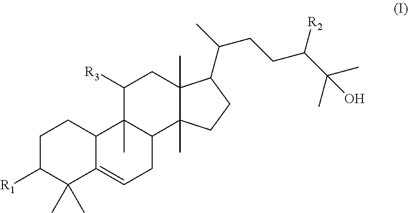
[R1]C1C(C)(C)C2=CCC3C(C)(C2CC1)C([R3])CC1(C)C3(C)CCC1C(C)CCC(C(C)(C)O)[R2]
